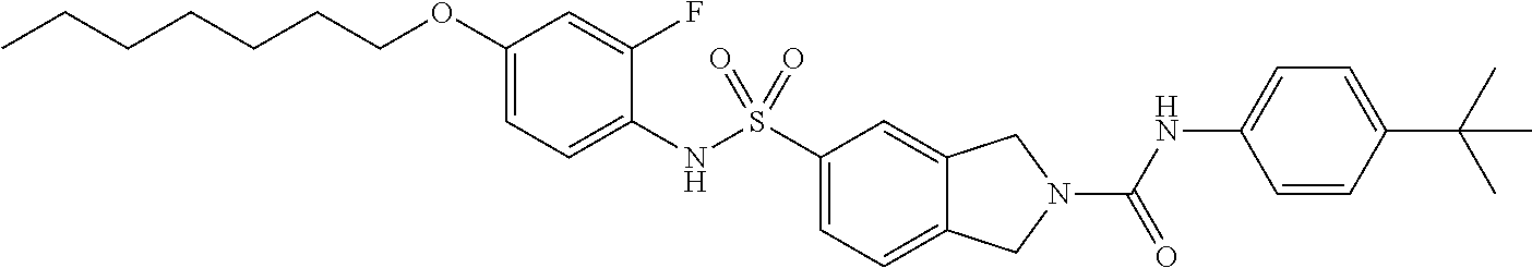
C1(OCCCCCCC)=CC=C(NS(C2=CC=C3C(=C2)CN(C(NC2=CC=C(C(C)(C)C)C=C2)=O)C3)(=O)=O)C(F)=C1
